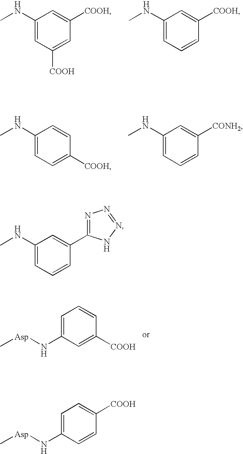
C1(NC)=CC([COOH])=CC([COOH])=C1.C1(NC)=CC=CC([COOH])=C1.C1=C(N[Asp]C)C=C([COOH])C=C1.C1(NC)=CC=C([COOH])C=C1.C1(NC)=CC=CC([CONH2])=C1.C1(NC)=CC=CC(C2=NN=NN2)=C1.C1=C(N[Asp]C)C=CC([COOH])=C1
